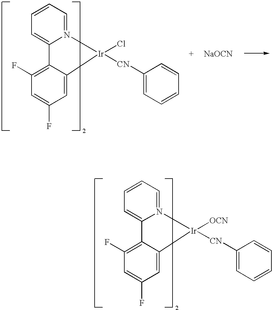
C1=CC=N2C(=C1)C1=C(F)C=C(F)C=C1[Ir]2(Cl)[CN]C1=CC=CC=C1.[NaOCN].C1=CC=N2C(=C1)C1=C(F)C=C(F)C=C1[Ir]2([OCN])[CN]C1=CC=CC=C1
